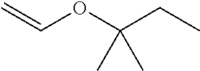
C=COC(CC)(C)C
